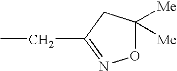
O1C([Me])([Me])CC(CC)=N1
